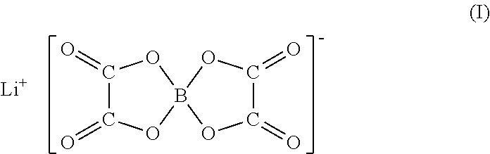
C1(=O)C(=O)OB2(O1)OC(=O)C(=O)O2.[Li]
